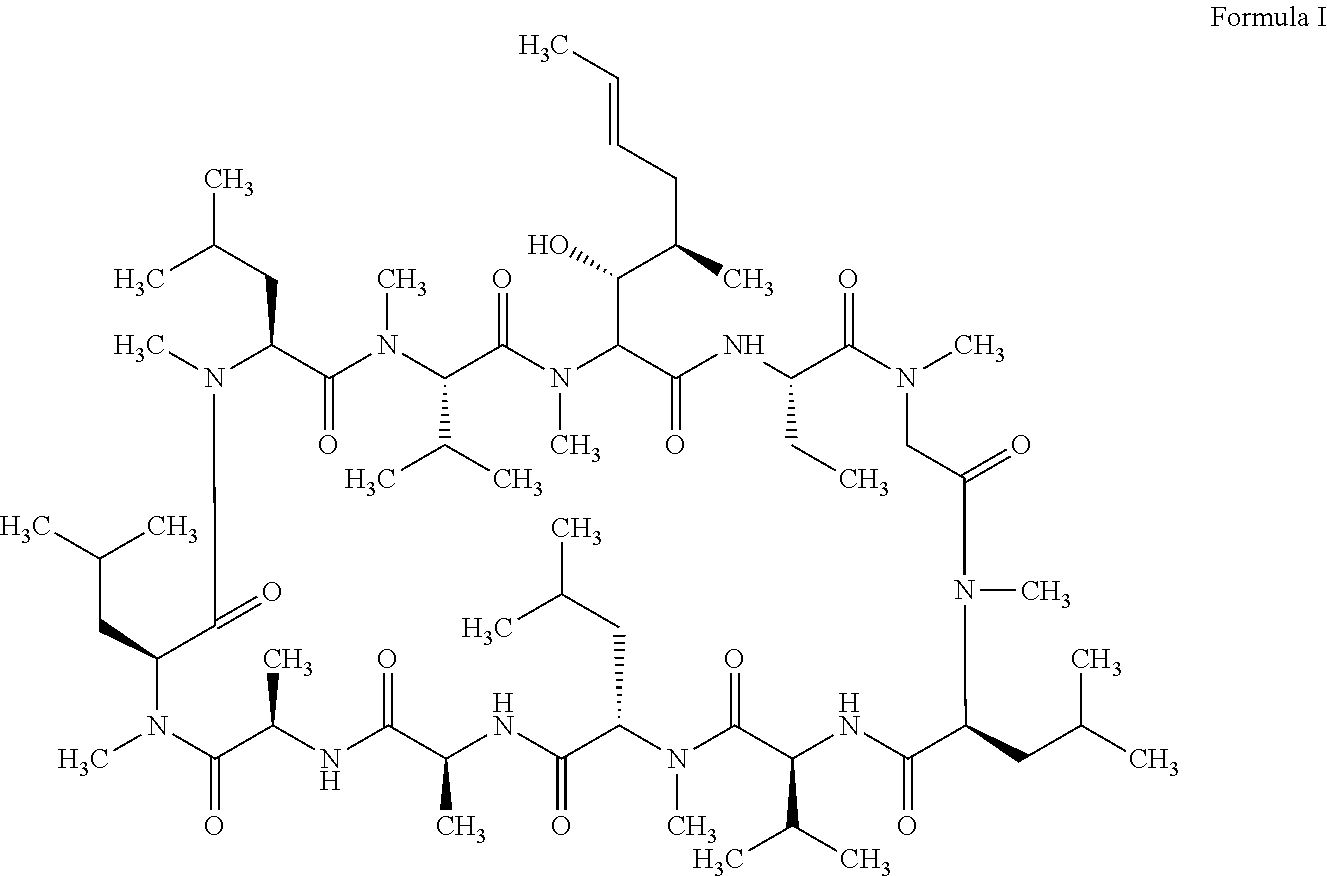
CC(CC1N(C)C(=O)C(CC(C)C)N(C)C(=O)C(C)NC(=O)C(C)NC(=O)C(CC(C)C)N(C)C(=O)C(C(C)C)NC(=O)C(CC(C)C)N(C)C(=O)CN(C)C(=O)C(CC)NC(=O)C(C(O)C(C)CC=CC)N(C)C(=O)C(C(C)C)N(C)C1=O)C
